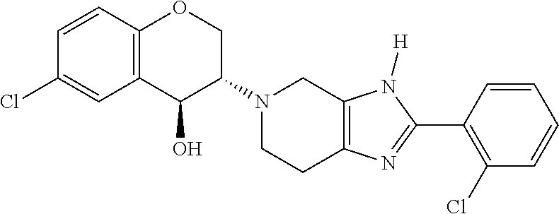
C12=C(C=CC(Cl)=C1)OCC(N1CCC3=C(C1)N([H])C(C1=C(Cl)C=CC=C1)=N3)C2O
